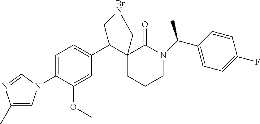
C1=C(N2C=C(C)N=C2)C(OC)=CC(C2C3(CCCN(C(C)C4=CC=C(F)C=C4)C3=O)C[BnN]C2)=C1
